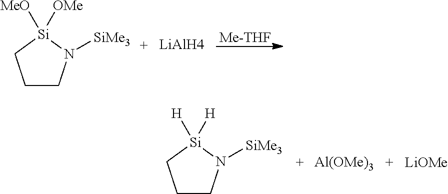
C1CN([SiMe3])[Si]([OMe])([MeO])C1.[LiAlH4].[Me-THF].C1CN([SiMe3])[Si]([H])([H])C1.[Al(OMe)3].[LiOMe]
